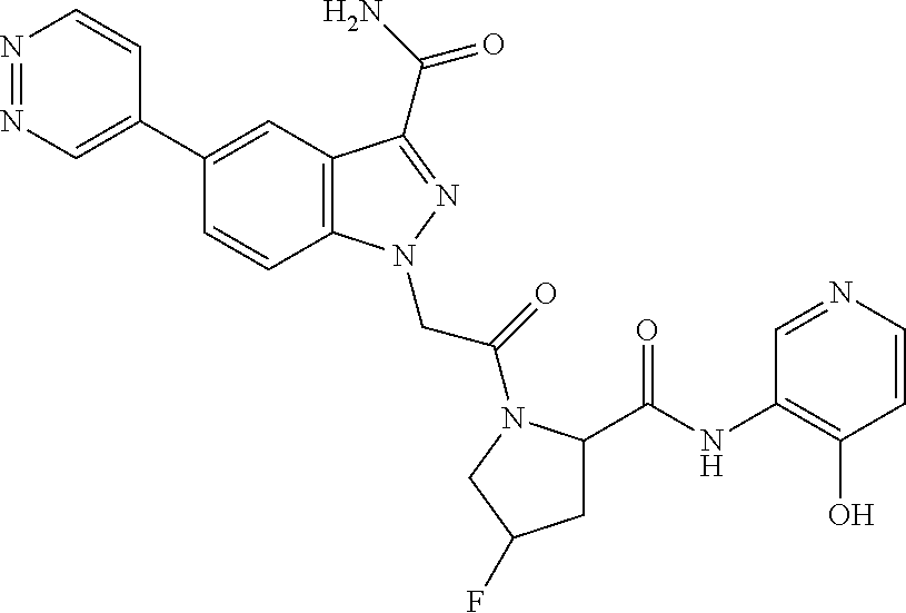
N1=NC=C(C2=CC3=C(C=C2)N(CC(=O)N2C(C(=O)NC4=C(O)C=CN=C4)CC(F)C2)N=C3C(N)=O)C=C1
